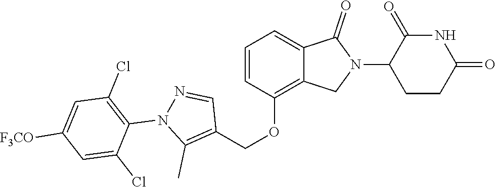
C1(OCC2=C(C)N(C3=C(Cl)C=C([F3CO])C=C3Cl)N=C2)=C2C(=CC=C1)C(=O)N(C1CCC(=O)NC1=O)C2
